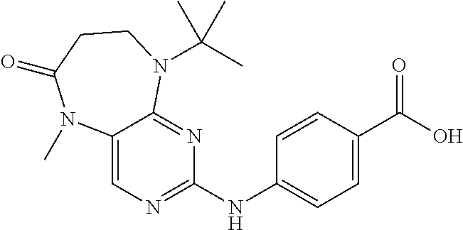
C12=CN=C(NC3=CC=C(C(O)=O)C=C3)N=C1N(C(C)(C)C)CCC(=O)N2C
